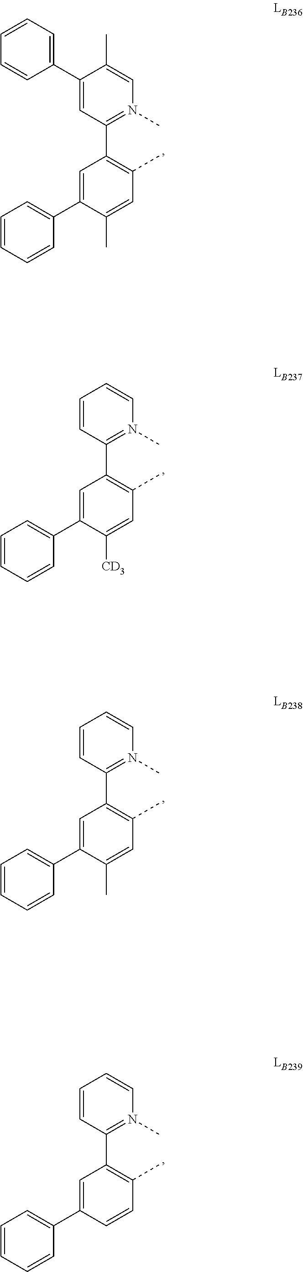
C1=C(C2=CC=CC=C2)C(C)=CC(C)=C1C1=N(C)C=CC=C1.C1=C(C2=CC=CC=C2)C([CD3])=CC(C)=C1C1=N(C)C=CC=C1.C1=C(C2=CC=CC=C2)C(C)=CC(C)=C1C1=N(C)C=C(C)C(C2=CC=CC=C2)=C1.C1=C(C2=CC=CC=C2)C=CC(C)=C1C1=N(C)C=CC=C1
